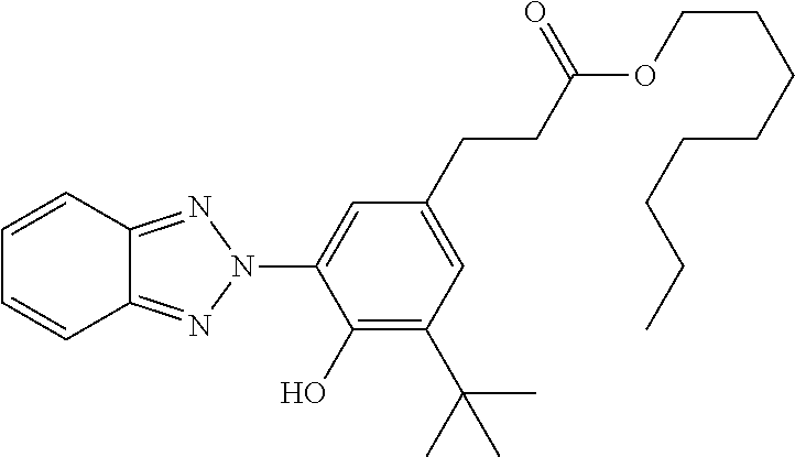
C1(CCC(OCCCCCCCC)=O)=CC(C(C)(C)C)=C(O)C(N2N=C3C(=N2)C=CC=C3)=C1
